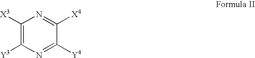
C1([X3])=C([Y3])N=C([Y4])C([X4])=N1
